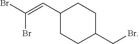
BrC(=CC1CCC(CBr)CC1)Br
